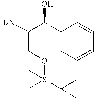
C1(C(C(CO[Si](C)(C)C(C)(C)C)N)O)=CC=CC=C1
